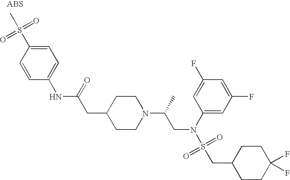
C1=CC(NC(CC2CCN(C(C)CN(S(=O)(CC3CCC(F)(F)CC3)=O)C3=CC(F)=CC(F)=C3)CC2)=O)=CC=C1S(C)(=O)=O
